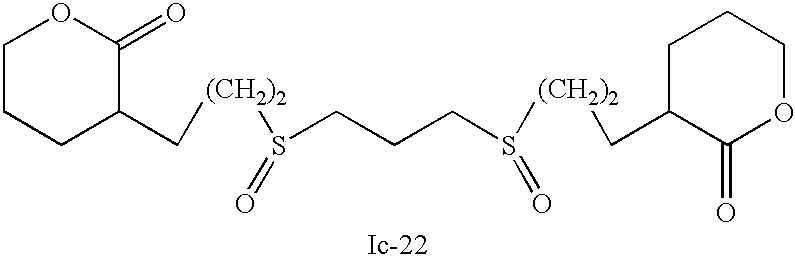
C1CCC(C[(CH2)2]S(CCCS([(CH2)2]CC2C(=O)OCCC2)=O)=O)C(=O)O1
